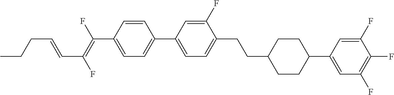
C(C1CCC(C2=CC(F)=C(F)C(F)=C2)CC1)CC1=CC=C(C2=CC=C(C(=C(F)C=CCCC)F)C=C2)C=C1F
